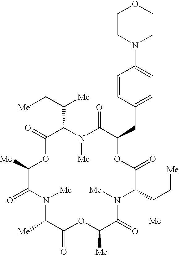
C1(=O)OC([Me])C(=O)N([Me])C([Me])C(=O)OC([Me])C(=O)N([Me])C(C(C[Me])[Me])C(=O)OC(CC2=CC=C(N3CCOCC3)C=C2)C(=O)N([Me])C1C(C[Me])[Me]
